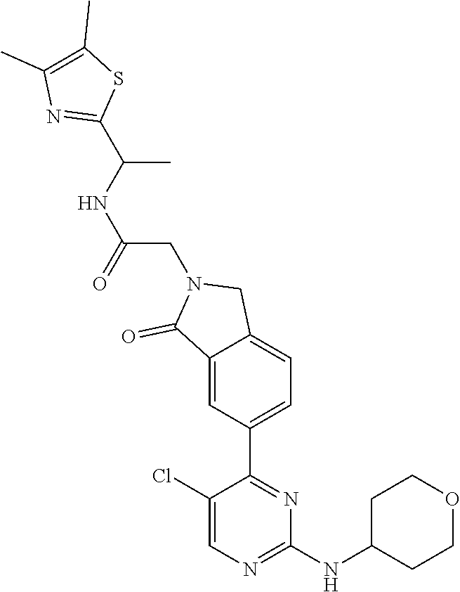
C1(Cl)=CN=C(NC2CCOCC2)N=C1C1=CC=C2C(=C1)C(=O)N(CC(NC(C1=NC(C)=C(C)S1)C)=O)C2
